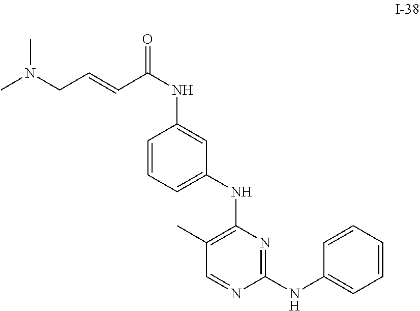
C1(C)=C(NC2=CC=CC(NC(C=CCN(C)C)=O)=C2)N=C(NC2=CC=CC=C2)N=C1
